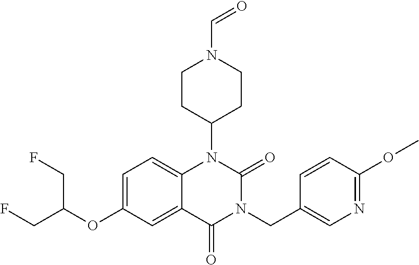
C12=CC=C(OC(CF)CF)C=C1C(=O)N(CC1=CN=C(OC)C=C1)C(=O)N2C1CCN(C=O)CC1
